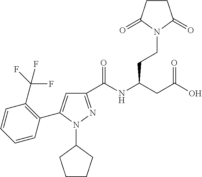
C1(C(NC(CC(O)=O)CCN2C(=O)CCC2=O)=O)=NN(C2CCCC2)C(C2=C(C(F)(F)F)C=CC=C2)=C1
